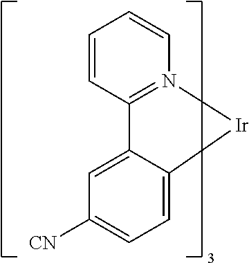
C1=CC2=N(C=C1)[Ir]C1=CC=C([CN])C=C21
